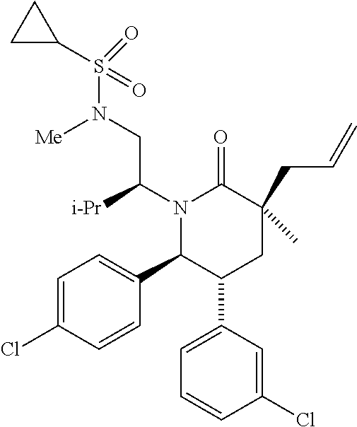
C1=C(Cl)C=CC(C2C(C3=CC=CC(Cl)=C3)CC(C)(CC=C)C(=O)N2C([i-Pr])CN(S(C2CC2)(=O)=O)[Me])=C1
